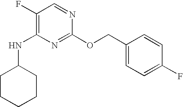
C1(F)=C(NC2CCCCC2)N=C(OCC2=CC=C(F)C=C2)N=C1
